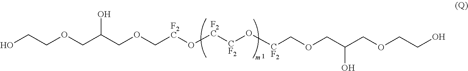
OCCOCC(COC[F2C]O[F2C][CF2]O[CF2]COCC(COCCO)O)O
